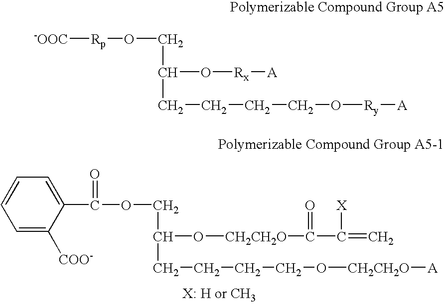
C1=C([COO-])C(C(OCC(CCCCO[CH2CH2O][A])O[CH2CH2O]C(C(=C)[X])=O)=O)=CC=C1.[-OOC][Rp]OCC(CCCCO[Ry][A])O[Rx][A]
